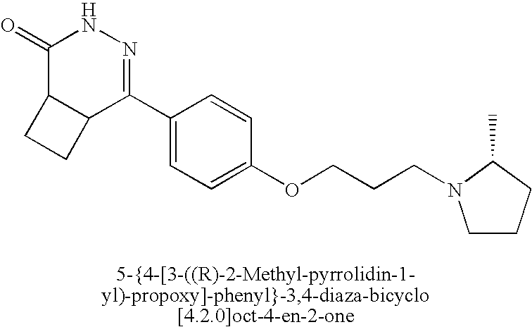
C1(=O)C2C(C(C3=CC=C(OCCCN4CCCC4C)C=C3)=NN1)CC2
